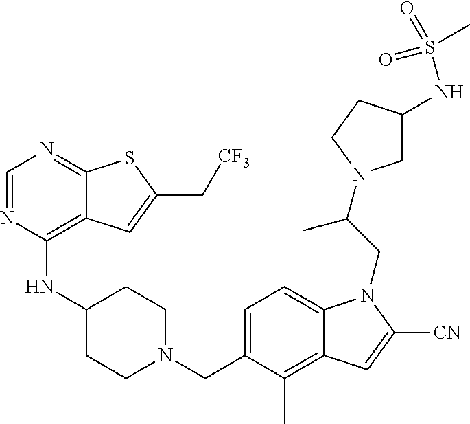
C1=C(CN2CCC(NC3=C4C(=NC=N3)SC(C[CF3])=C4)CC2)C(C)=C2C(=C1)N(CC(C)N1CC(NS(C)(=O)=O)CC1)C([CN])=C2
